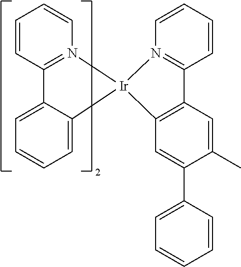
C1=CC=CN2=C1C1=CC=CC=C1[Ir]21N2=C(C=CC=C2)C2=C1C=C(C1=CC=CC=C1)C(C)=C2
